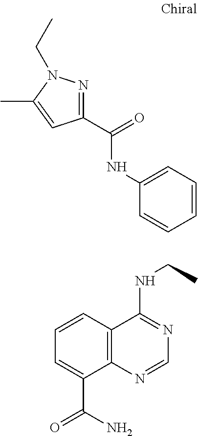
C1=CC2=C(C(C(N)=O)=C1)N=CN=C2NCC.C1=CC(NC(=O)C2=NN(CC)C(C)=C2)=CC=C1
